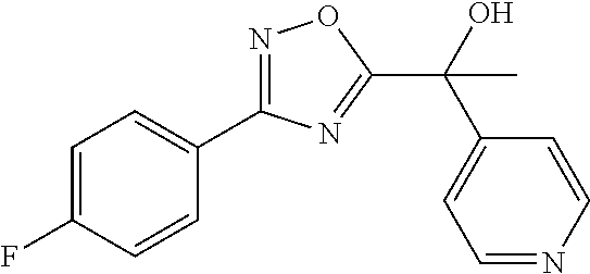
C1=C(F)C=CC(C2=NOC(C(O)(C3=CC=NC=C3)C)=N2)=C1
